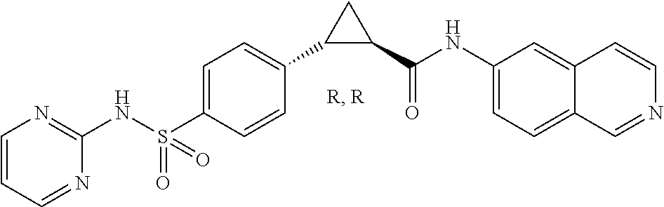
C1(NS(C2=CC=C(C3C(C(NC4=CC=C5C(=C4)C=CN=C5)=O)C3)C=C2)(=O)=O)=NC=CC=N1
